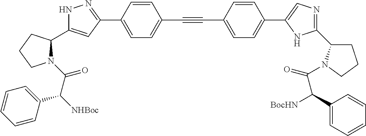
N1C(C2N(C(C([NHBoc])C3=CC=CC=C3)=O)CCC2)=CC(C2=CC=C(C#CC3=CC=C(C4=CN=C(C5CCCN5C(=O)C(C5=CC=CC=C5)[BocHN])N4)C=C3)C=C2)=N1
